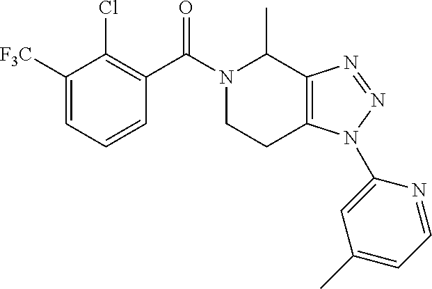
C1([F3C])=CC=CC(C(N2CCC3=C(C2C)N=NN3C2=CC(C)=CC=N2)=O)=C1Cl
